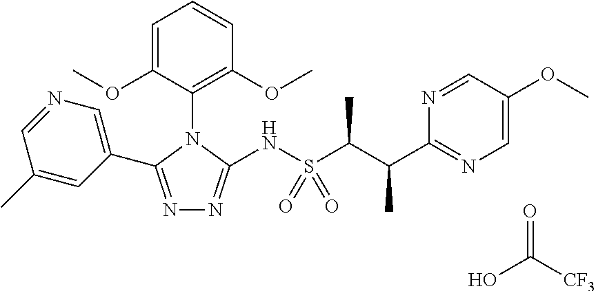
N1=C(C2=CN=CC(C)=C2)N(C2=C(OC)C=CC=C2OC)C(NS(C(C(C2=NC=C(OC)C=N2)C)C)(=O)=O)=N1.OC([CF3])=O
